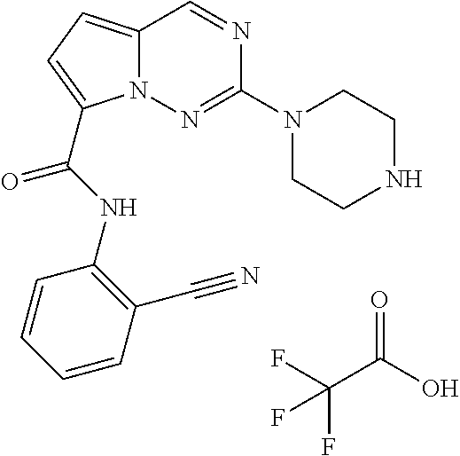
O=C(O)C(F)(F)F.C1CNCCN1C1=NN2C(=CC=C2C(NC2=C(C#N)C=CC=C2)=O)C=N1
